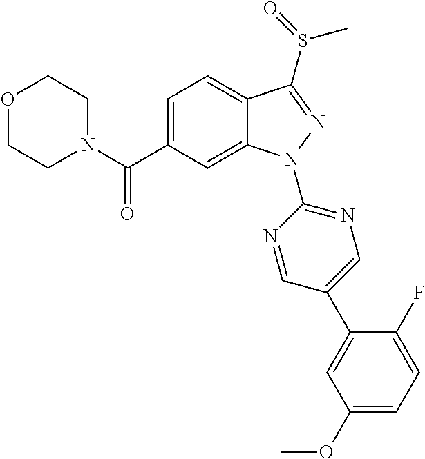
O1CCN(C(C2=CC=C3C(=C2)N(C2=NC=C(C4=CC(OC)=CC=C4F)C=N2)N=C3S(=O)C)=O)CC1
